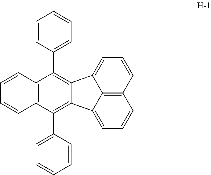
C12=C(C(C3=CC=CC=C3)=C3C(=C1C1=CC=CC=C1)C1=CC=CC4=C1C3=CC=C4)C=CC=C2
